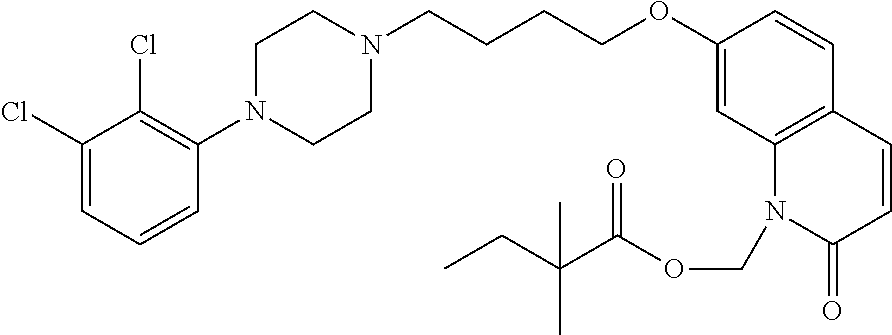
C1(Cl)=CC=CC(N2CCN(CCCCOC3=CC4=C(C=C3)C=CC(=O)N4COC(C(CC)(C)C)=O)CC2)=C1Cl
